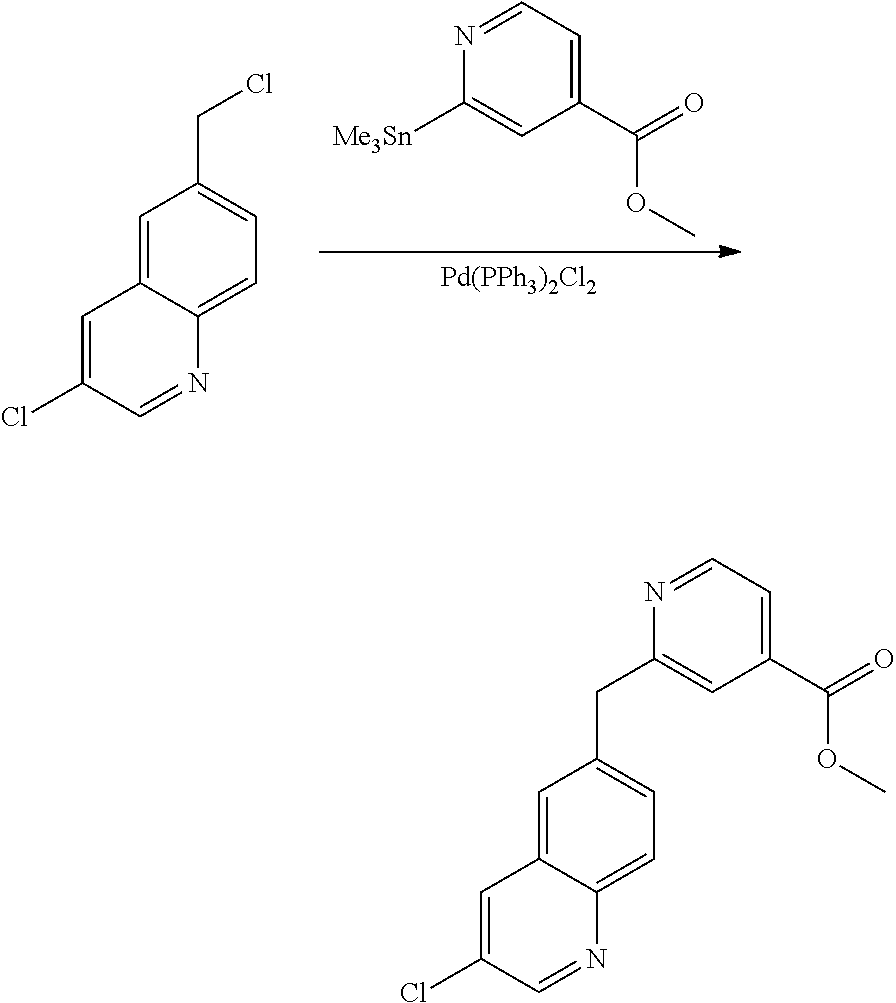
[Pd(PPh3)2Cl2].C1([Me3Sn])=CC(C(=O)OC)=CC=N1.C1=C2C(=CC=C1CCl)N=CC(Cl)=C2.C1=C2C(=CC=C1CC1=CC(C(=O)OC)=CC=N1)N=CC(Cl)=C2
